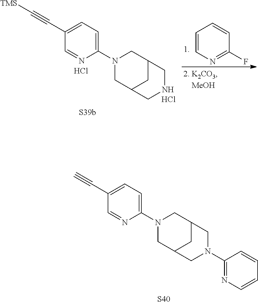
[S40].N1(C2=CC=C(C#C)C=N2)CC2CC(C1)CN(C1=NC=CC=C1)C2.[S39b].N1(C2=CC=C(C#C[TMS])C=N2)CC2CC(C1)CNC2.Cl.Cl.C1=CN=C(F)C=C1
